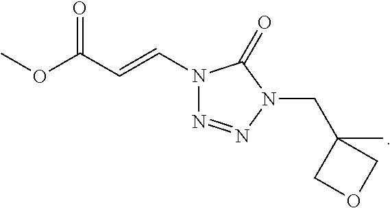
N1(C=CC(OC)=O)N=NN(CC2(C)COC2)C1=O
